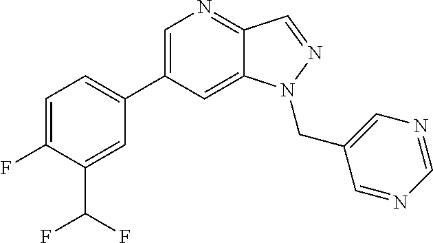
C1(C2=CC=C(F)C(C(F)F)=C2)=CN=C2C(=C1)N(CC1=CN=CN=C1)N=C2
